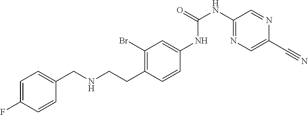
C1=C(F)C=CC(CNCCC2=C(Br)C=C(NC(NC3=NC=C(C#N)N=C3)=O)C=C2)=C1
